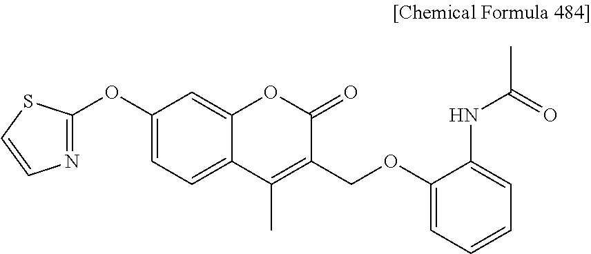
C1(OC2=NC=CS2)=CC=C2C(=C1)OC(=O)C(COC1=CC=CC=C1NC(=O)C)=C2C
